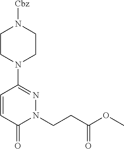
C1=CC(=O)N(CCC(OC)=O)N=C1N1CCN([Cbz])CC1
